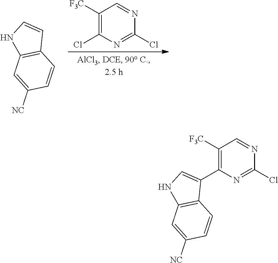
C1([F3C])=C(Cl)N=C(Cl)N=C1.C1=CNC2=C1C=CC([NC])=C2.C1([F3C])=C(C2=CNC3=C2C=CC([NC])=C3)N=C(Cl)N=C1
